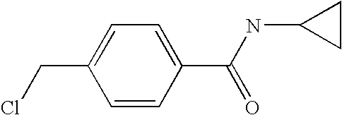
C1=CC(C(NC2CC2)=O)=CC=C1CCl
